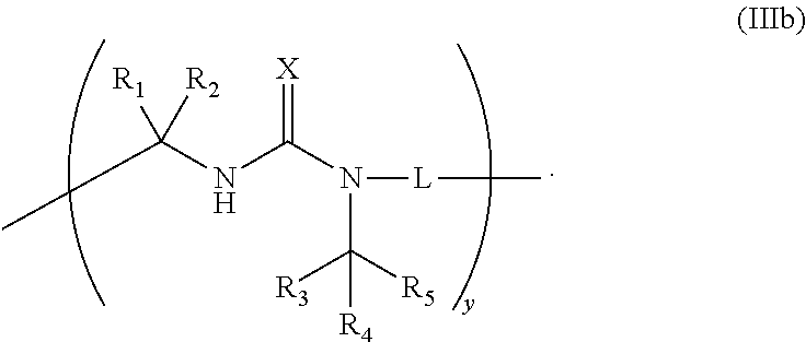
CC(NC(N(C([R5])([R3])[R4])[L]C)=[X])([R2])[R1]
